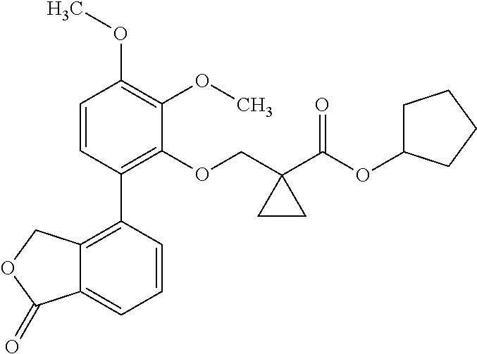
C1=CC(C2=C3C(=CC=C2)C(=O)OC3)=C(OCC2(C(OC3CCCC3)=O)CC2)C(OC)=C1OC
